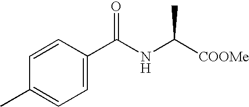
C1=CC(C(NC([COOMe])C)=O)=CC=C1C
